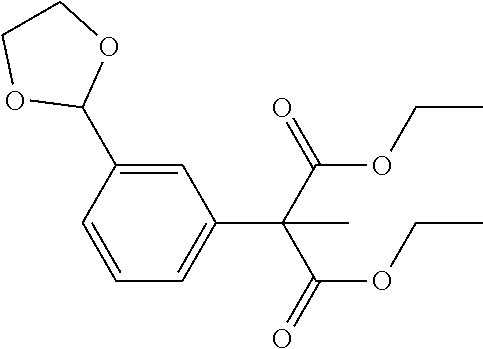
C1=C(C2OCCO2)C=CC=C1C(C(=O)OCC)(C(=O)OCC)C
